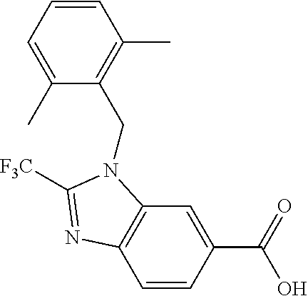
C1=CC(C(=O)O)=CC2=C1N=C([F3C])N2CC1=C(C)C=CC=C1C
